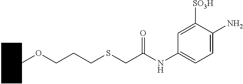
C1CCCC(OCCCSCC(NC2=CC=C(N)C([SO3H])=C2)=O)C1
